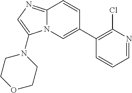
C12=NC=C(N3CCOCC3)N1C=C(C1=C(Cl)N=CC=C1)C=C2
